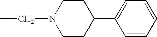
C1CC(C2=CC=CC=C2)CCN1CC
